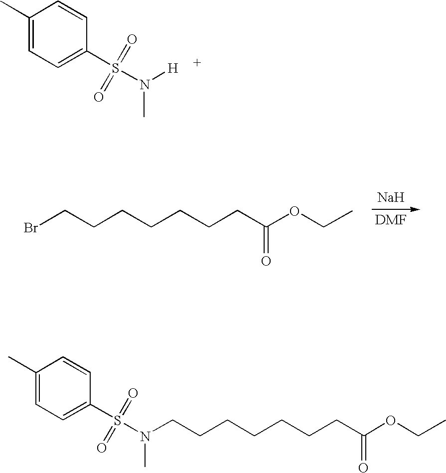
C1(C)=CC=C(S(N([H])C)(=O)=O)C=C1.[Na].BrCCCCCCCC(=O)OCC.C1(C)=CC=C(S(N(C)CCCCCCCC(=O)OCC)(=O)=O)C=C1
